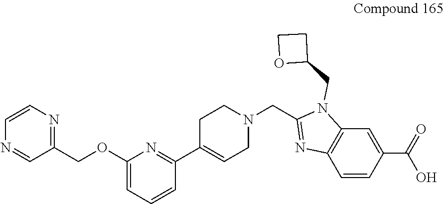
N1=CC(COC2=CC=CC(C3=CCN(CC4=NC5=C(C=C(C(=O)O)C=C5)N4CC4CCO4)CC3)=N2)=NC=C1
